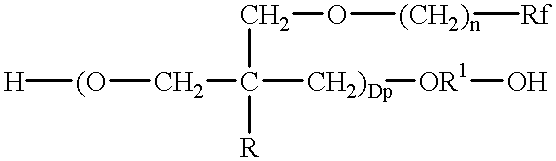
[H][(O]CC([CH2)Dp][OR1]O)([R])CO[(CH2)n][Rf]
